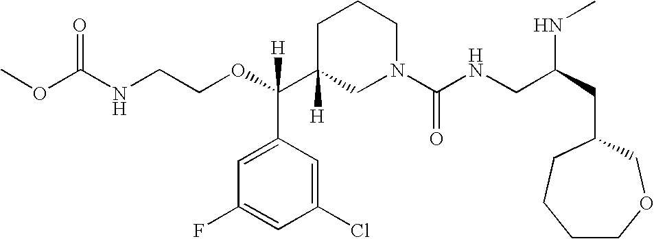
O=C(NCCOC(C1([H])CN(C(NCC(CC2CCCCOC2)NC)=O)CCC1)(C1=CC(F)=CC(Cl)=C1)[H])OC
